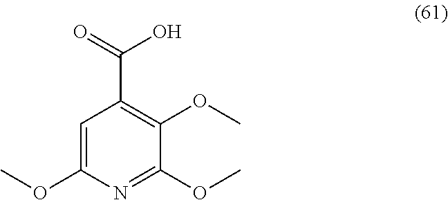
C1=C(OC)N=C(OC)C(OC)=C1C(O)=O
